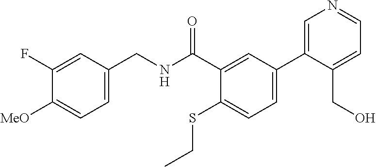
C1=C(CNC(C2=CC(C3=CN=CC=C3CO)=CC=C2SCC)=O)C=C(F)C([MeO])=C1
